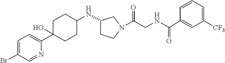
C1=C(Br)C=NC(C2(O)CCC(NC3CCN(C(CNC(C4=CC([CF3])=CC=C4)=O)=O)C3)CC2)=C1
